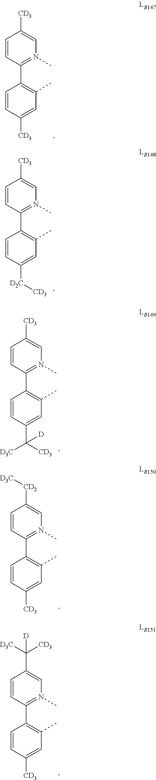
C1=CC(C2=C(C)C=C([CD3])C=C2)=N(C)C=C1[CD3].C1=CC(C2=C(C)C=C([D2C][CD3])C=C2)=N(C)C=C1[CD3].C1=CC(C2=C(C)C=C(C([CD3])([D3C])[D])C=C2)=N(C)C=C1[CD3].C1=CC(C2=C(C)C=C([CD3])C=C2)=N(C)C=C1[CD2][D3C].C1=CC(C2=C(C)C=C([CD3])C=C2)=N(C)C=C1C([D3C])([CD3])[D]
